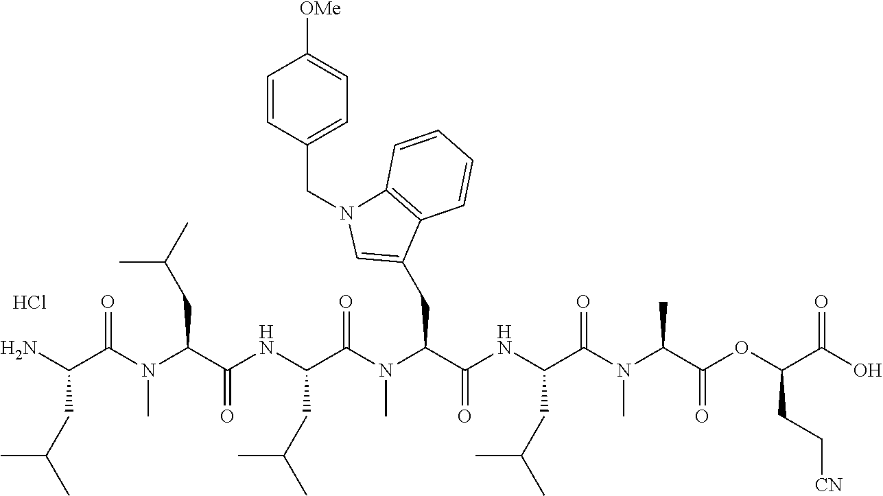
Cl.C(C(N(C)C(=O)C(NC(C(N(C(C(N)CC(C)C)=O)C)CC(C)C)=O)CC(C)C)C(=O)NC(C(N(C(C(OC(C(O)=O)CC[CN])=O)C)C)=O)CC(C)C)C1=CN(CC2=CC=C([OMe])C=C2)C2=C1C=CC=C2
